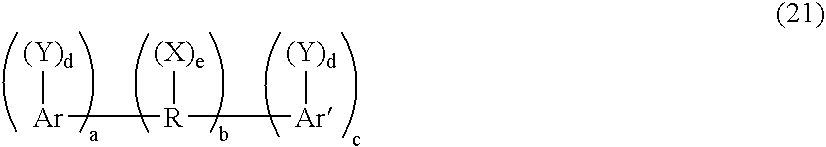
[Ar]([R]([Ar][(Y)d])[(X)e])[(Y)d]
